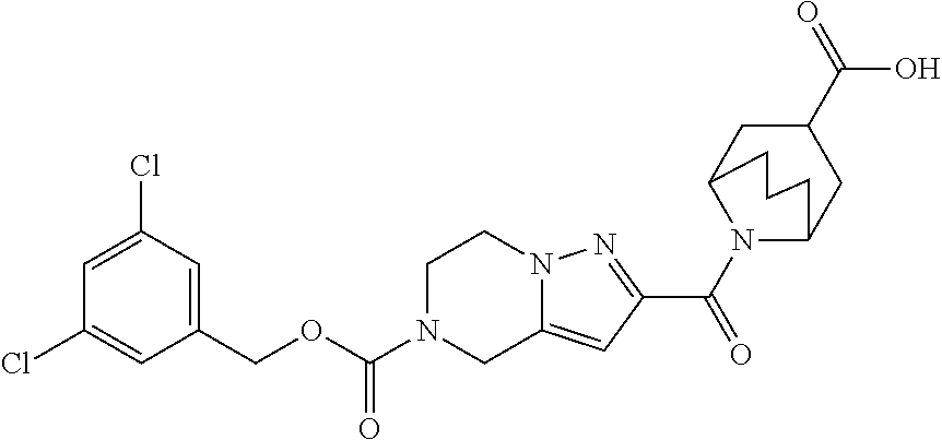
C1N(C(OCC2=CC(Cl)=CC(Cl)=C2)=O)CC2=CC(C(=O)N3C4CC(C(O)=O)CC3CCC4)=NN2C1
